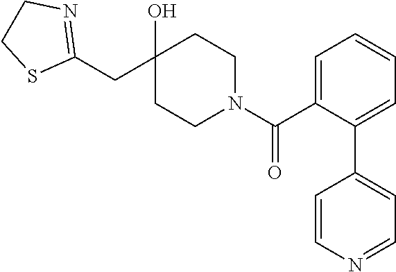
C1(CC2(O)CCN(C(C3=CC=CC=C3C3=CC=NC=C3)=O)CC2)=NCCS1
